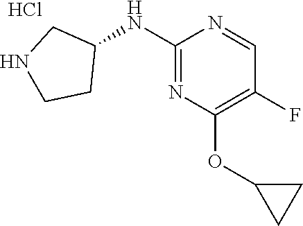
C1(NC2CNCC2)=NC(OC2CC2)=C(F)C=N1.Cl
